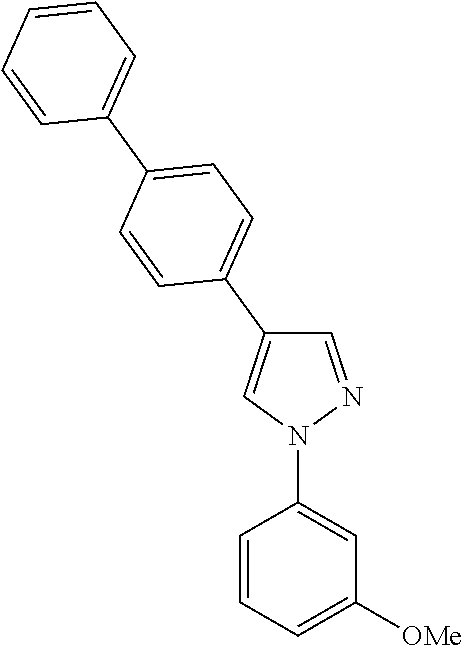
C1=NN(C2=CC([OMe])=CC=C2)C=C1C1=CC=C(C2=CC=CC=C2)C=C1
